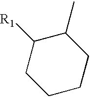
C1CCCC(C)C1[R1]
